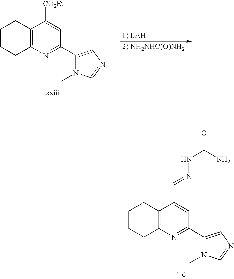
C1CCC2=C(C1)C(C=NNC(N)=O)=CC(C1=CN=CN1C)=N2.C1CCC2=C(C1)C([CO2Et])=CC(C1=CN=CN1C)=N2
